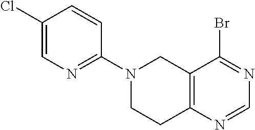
C12=C(N=CN=C1Br)CCN(C1=NC=C(Cl)C=C1)C2
